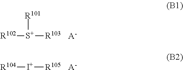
[R102][S+]([R103])[R101].[A-].[R104][I+][R105].[A-]
